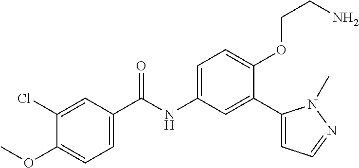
C1(Cl)=CC(C(=O)NC2=CC=C(OCCN)C(C3=CC=NN3C)=C2)=CC=C1OC
